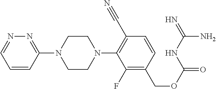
N1=C(N2CCN(C3=C(C#N)C=CC(COC(=O)NC(=N)N)=C3F)CC2)C=CC=N1
